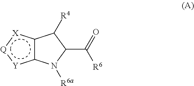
c12c([Y]:[Q]:[X]1)N([R6a])C(C([R6])=O)C2[R4]
